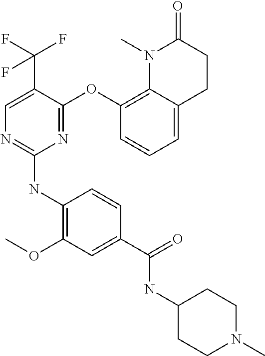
C1=CC(NC2=NC=C(C(F)(F)F)C(OC3=C4C(=CC=C3)CCC(=O)N4C)=N2)=C(OC)C=C1C(=O)NC1CCN(C)CC1
